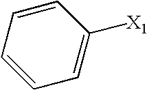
C1=CC=CC([X1])=C1
